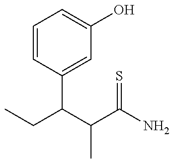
CCC(C(C(N)=S)C)C1=CC(O)=CC=C1
